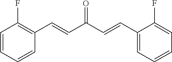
C1=C(F)C(C=CC(=O)C=CC2=C(F)C=CC=C2)=CC=C1
